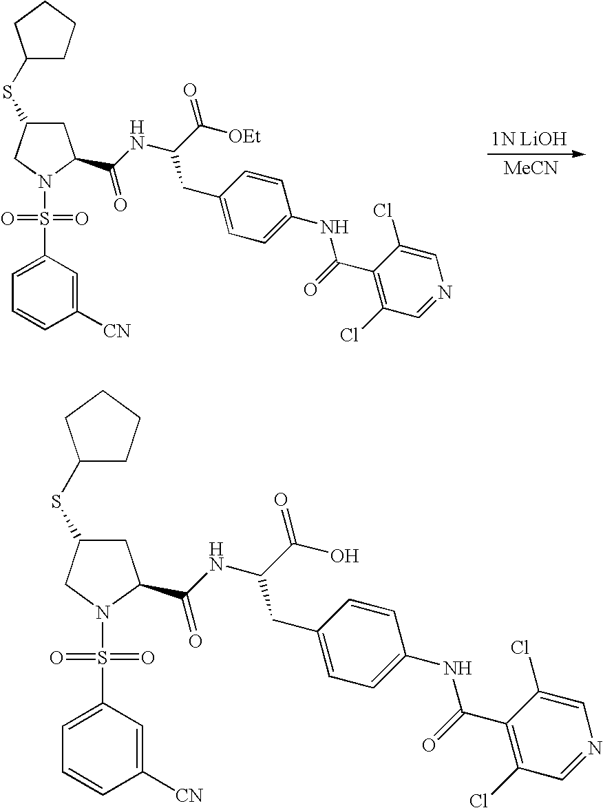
C1C(SC2CCCC2)CN(S(=O)(=O)C2=CC=CC([CN])=C2)C1C(NC(C([OEt])=O)CC1=CC=C(NC(C2=C(Cl)C=NC=C2Cl)=O)C=C1)=O.[MeCN].C1C(SC2CCCC2)CN(S(=O)(=O)C2=CC=CC([CN])=C2)C1C(NC(C(O)=O)CC1=CC=C(NC(C2=C(Cl)C=NC=C2Cl)=O)C=C1)=O
